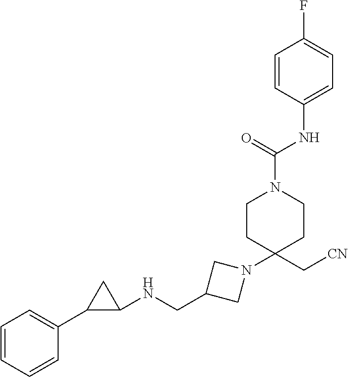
C1=CC=CC(C2C(NCC3CN(C4(C[CN])CCN(C(NC5=CC=C(F)C=C5)=O)CC4)C3)C2)=C1
